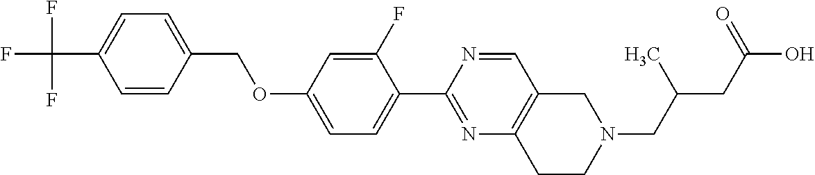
FC(C1=CC=C(COC2=CC=C(C3=NC4=C(C=N3)CN(CC(C)CC(=O)O)CC4)C(F)=C2)C=C1)(F)F
